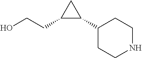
OCCC1C(C2CCNCC2)C1
